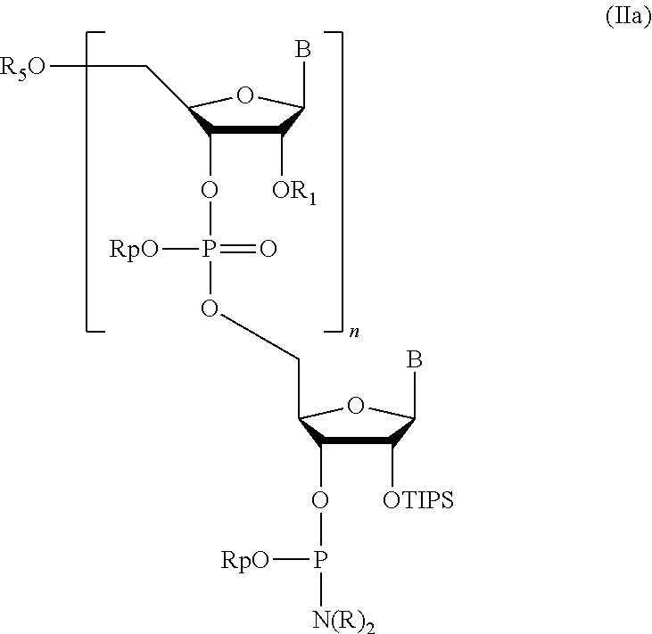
C1([OR1])C(OP(=O)([RpO])OCC2C(OP([RpO])[N(R)2])C([OTIPS])C(B)O2)C(C[R5O])OC1B
